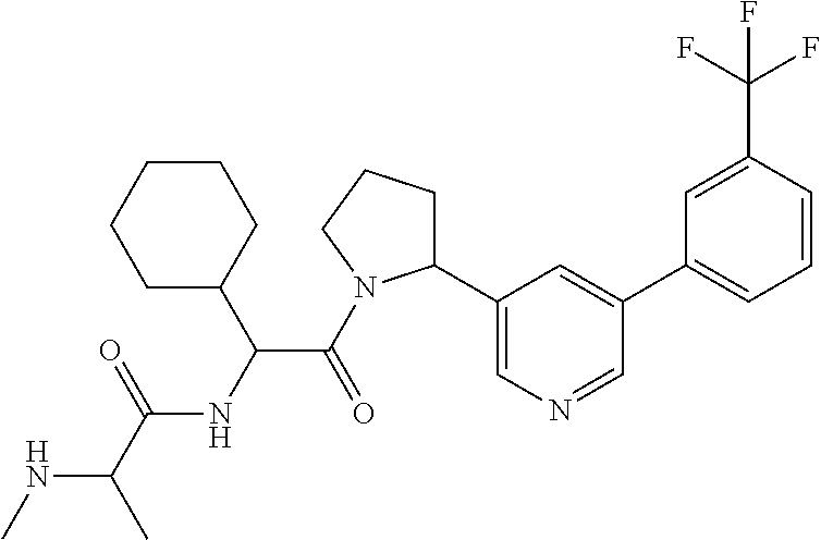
N(C(C)C(=O)NC(C(=O)N1C(C2=CN=CC(C3=CC=CC(C(F)(F)F)=C3)=C2)CCC1)C1CCCCC1)C
